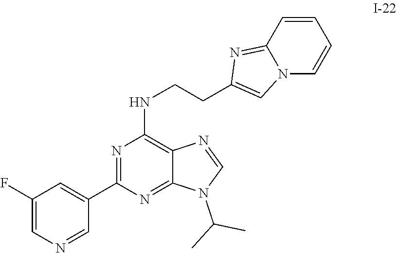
N1=C(C2=CC(F)=CN=C2)N=C2C(=C1NCCC1=CN3C(=N1)C=CC=C3)N=CN2C(C)C
